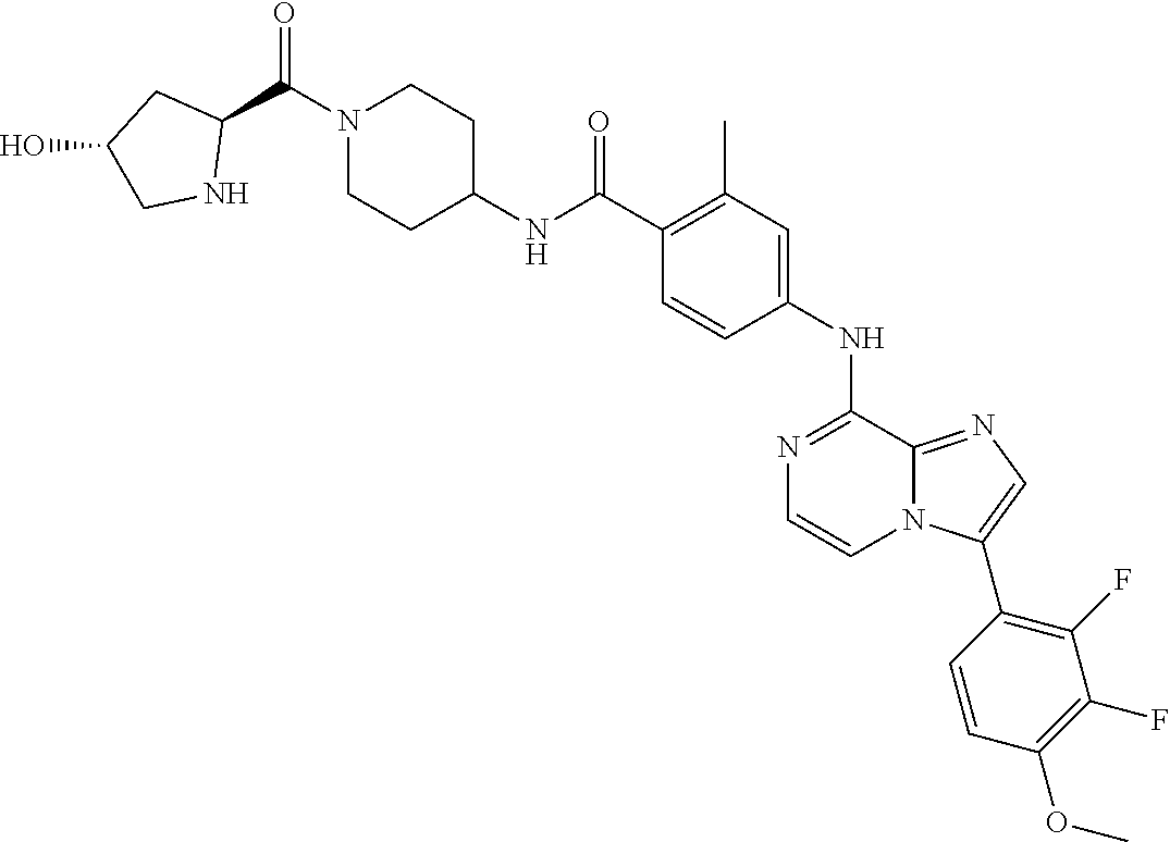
N1=C(NC2=CC(C)=C(C(NC3CCN(C(C4CC(O)CN4)=O)CC3)=O)C=C2)C2=NC=C(C3=C(F)C(F)=C(OC)C=C3)N2C=C1
